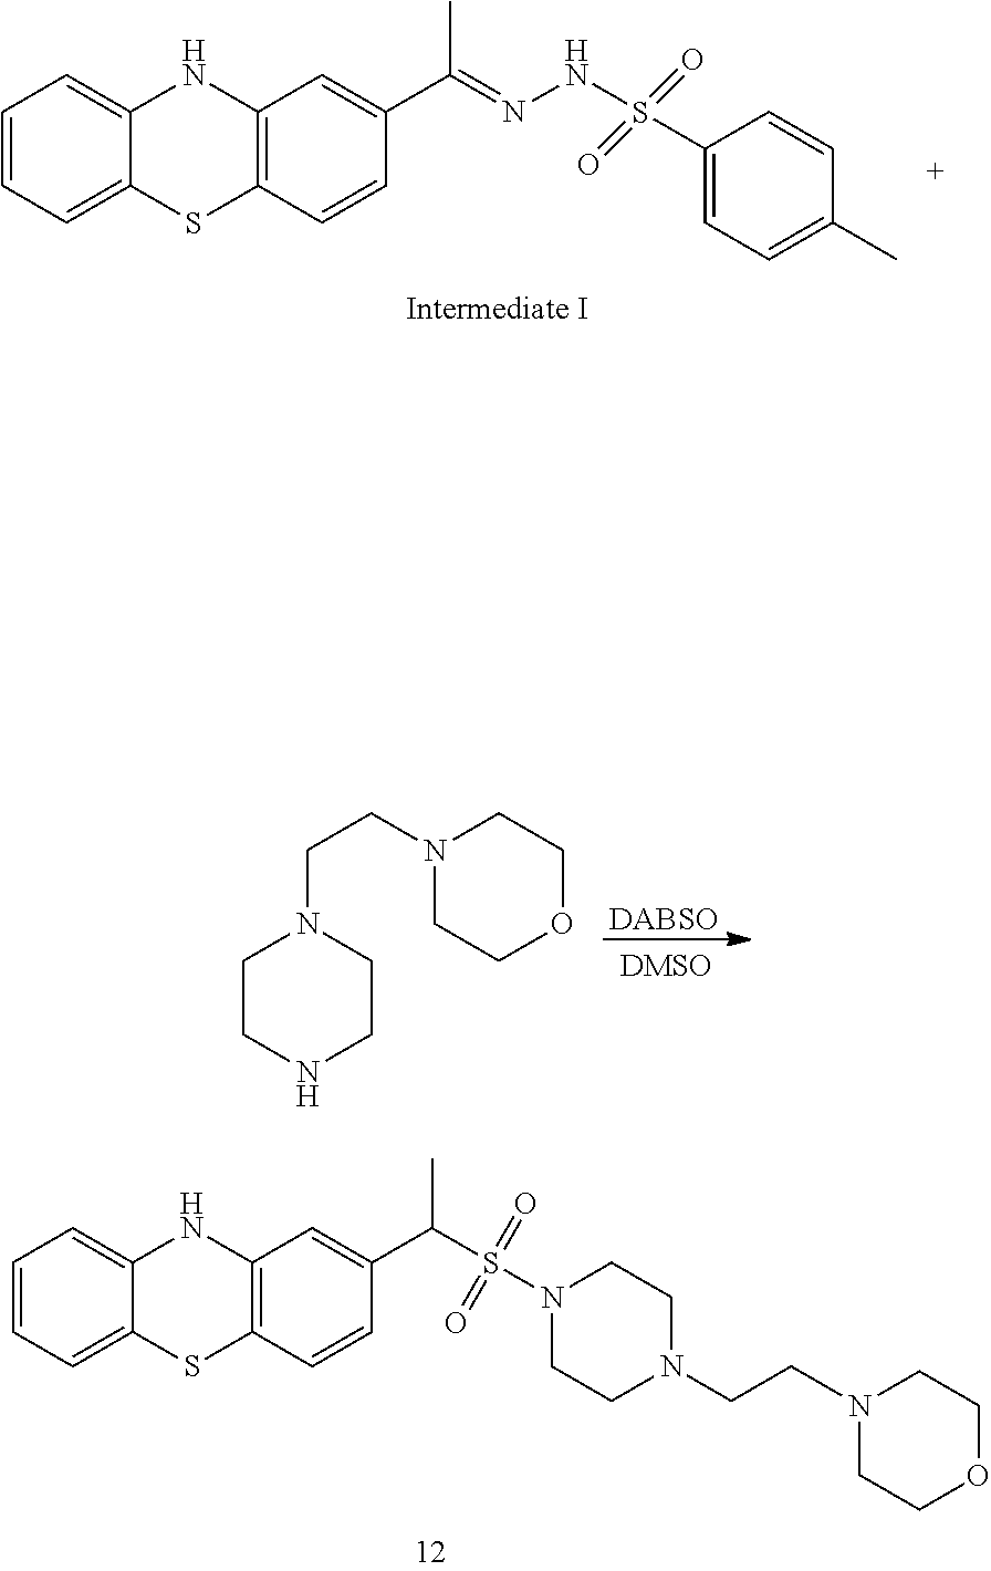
C1=CC=C2C(=C1)NC1=C(S2)C=CC(C(=NNS(C2=CC=C(C)C=C2)(=O)=O)C)=C1.[DABSO].C1CNCCN1CCN1CCOCC1.C1=CC=C2C(=C1)NC1=C(S2)C=CC(C(S(N2CCN(CCN3CCOCC3)CC2)(=O)=O)C)=C1
